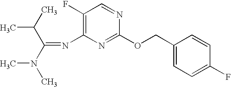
C1(F)=C(N=C(N(C)C)C(C)C)N=C(OCC2=CC=C(F)C=C2)N=C1
